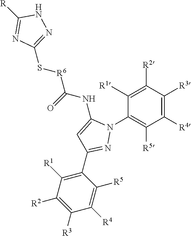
C1(N2C(NC([R6]SC3=NNC([R])=N3)=O)=CC(C3=C([R1])C([R2])=C([R3])C([R4])=C3[R5])=N2)=C([R5])C([R4])=C([R3])C([R2])=C1[R1]
